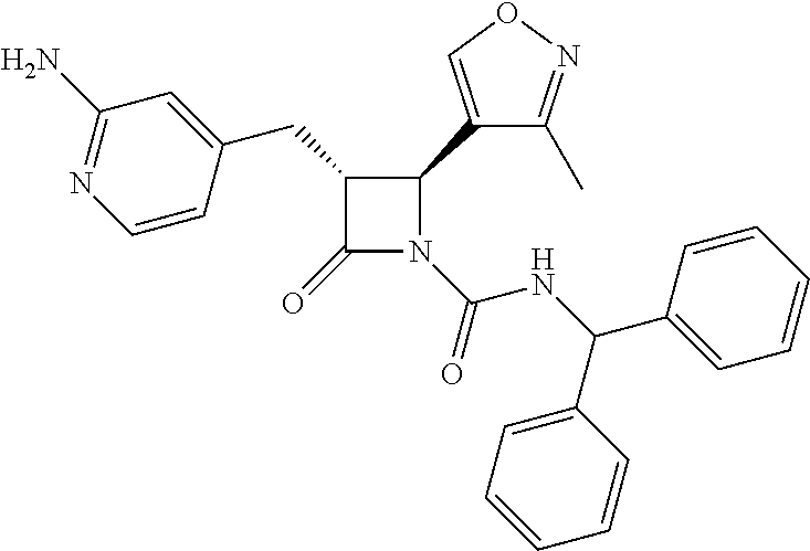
C1(CC2=CC(N)=NC=C2)C(=O)N(C(=O)NC(C2=CC=CC=C2)C2=CC=CC=C2)C1C1=CON=C1C
